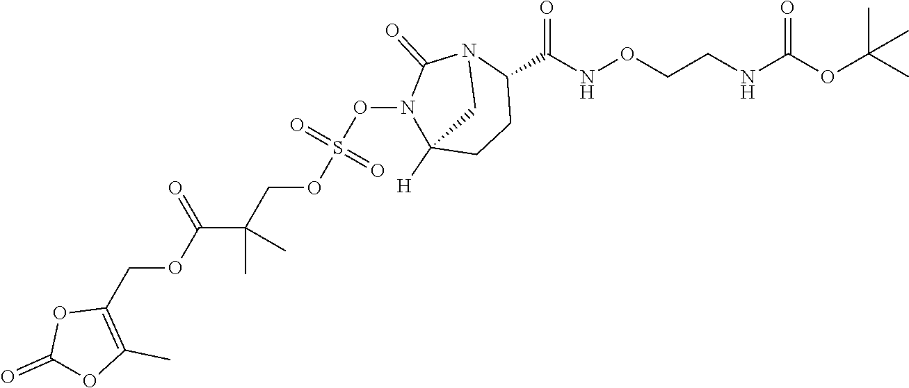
S(ON1C2([H])CCC(C(NOCCNC(OC(C)(C)C)=O)=O)N(C1=O)C2)(OCC(C(OCC1=C(C)OC(=O)O1)=O)(C)C)(=O)=O
